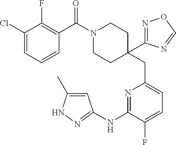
C1(Cl)=CC=CC(C(=O)N2CCC(CC3=CC=C(F)C(NC4=NNC(C)=C4)=N3)(C3=NOC=N3)CC2)=C1F
